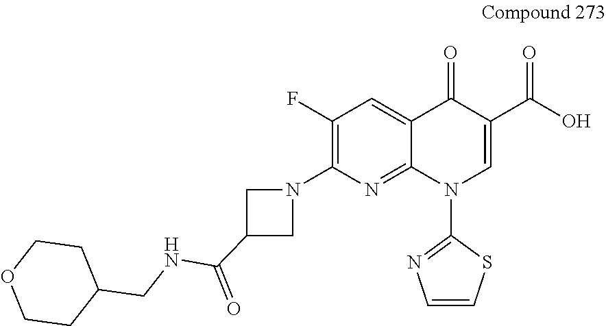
C1(F)=C(N2CC(C(NCC3CCOCC3)=O)C2)N=C2C(=C1)C(=O)C(C(O)=O)=CN2C1=NC=CS1
